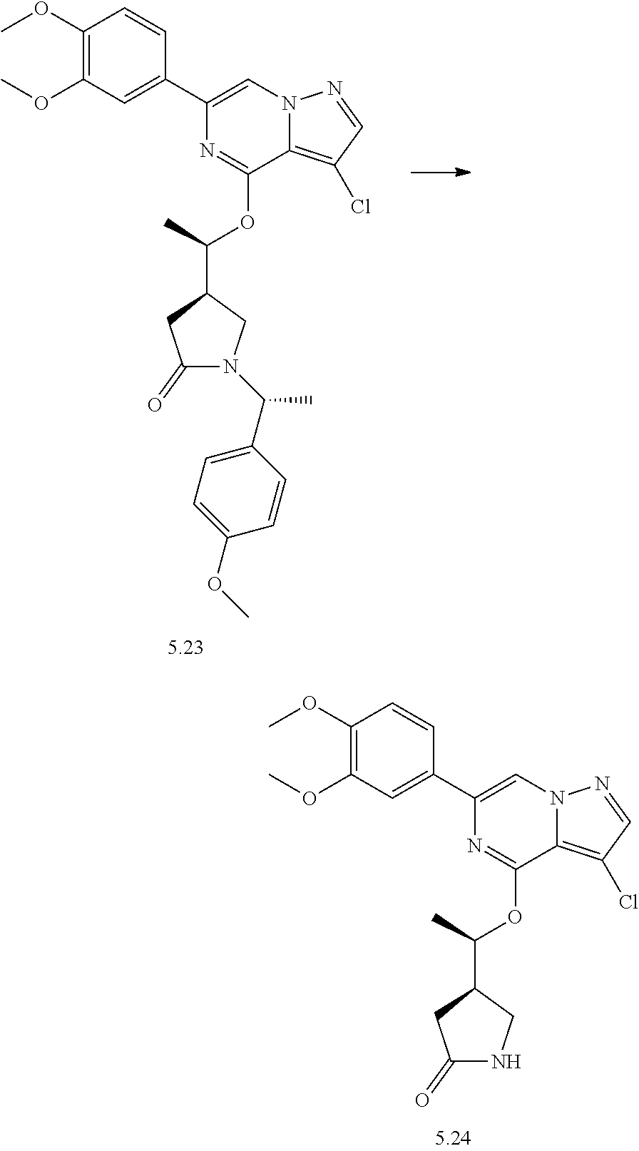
C1(C2=CN3C(=C(Cl)C=N3)C(OC(C)C3CN(C(C4=CC=C(OC)C=C4)C)C(=O)C3)=N2)=CC(OC)=C(OC)C=C1.C1(C2=CN3C(=C(Cl)C=N3)C(OC(C)C3CNC(=O)C3)=N2)=CC(OC)=C(OC)C=C1
